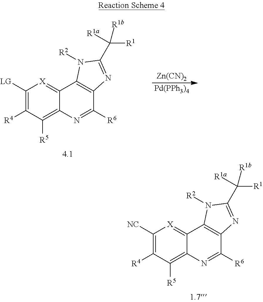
C1([NC])=C([R4])C([R5])=C2C(=[X]1)C1=C(C([R6])=N2)N=C(C([R1])([R1a])[R1b])N1[R2].C1([LG])=C([R4])C([R5])=C2C(=[X]1)C1=C(C([R6])=N2)N=C(C([R1])([R1a])[R1b])N1[R2].[Zn(CN)2].[Pd(PPh3)4]
